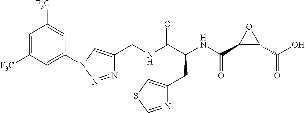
C(NC(C(NC(C1C(C(O)=O)O1)=O)CC1=CSC=N1)=O)C1=CN(C2=CC([F3C])=CC([F3C])=C2)N=N1
